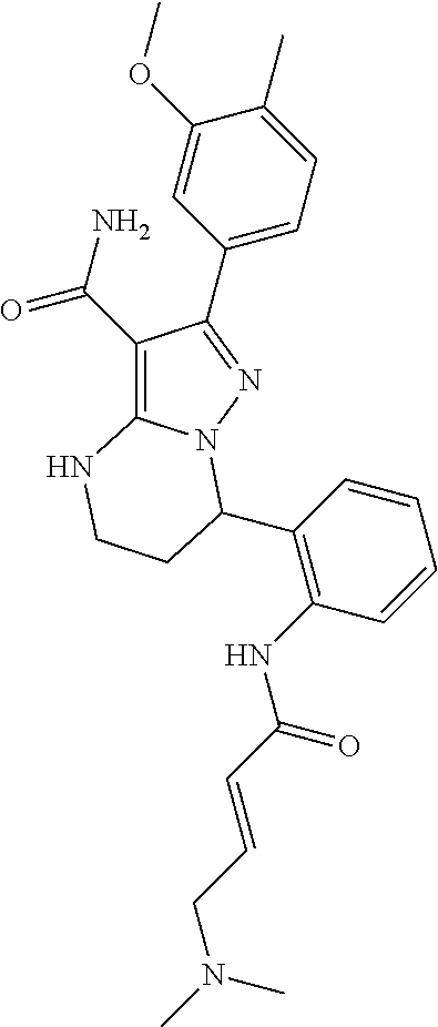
C1(C(=O)N)=C2N(N=C1C1=CC=C(C)C(OC)=C1)C(C1=C(NC(C=CCN(C)C)=O)C=CC=C1)CCN2
